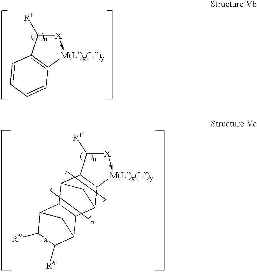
[X]1->[M(L)x(L)y]C2=C(C1[R1])C=CC=C2.[X]1->[M(L)x(L)y]C2C(C1[R1])C1C3C(C2C1)C1C([R6])[a]C([R5])C3C1
